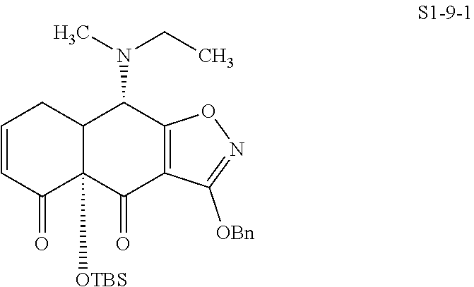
C12C([OTBS])(C(=O)C3=C(C1N(CC)C)ON=C3[OBn])C(=O)C=CC2
